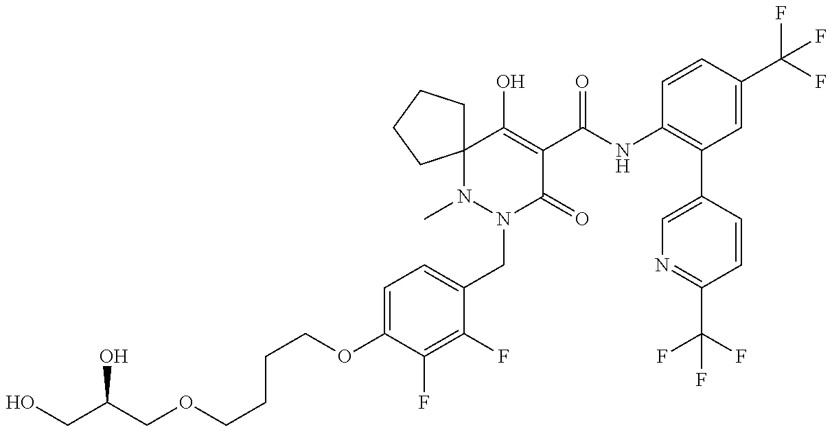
C(COC1=CC=C(CN2C(=O)C(C(NC3=C(C4=CN=C(C(F)(F)F)C=C4)C=C(C(F)(F)F)C=C3)=O)=C(O)C3(N2C)CCCC3)C(F)=C1F)CCOCC(CO)O
